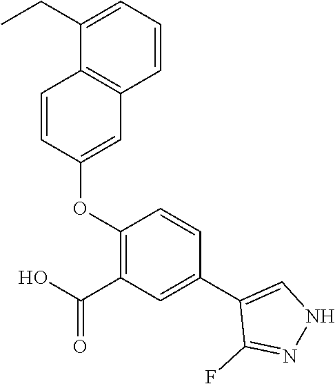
C1=CC(OC2=C(C(O)=O)C=C(C3=CNN=C3F)C=C2)=CC2=C1C(CC)=CC=C2
